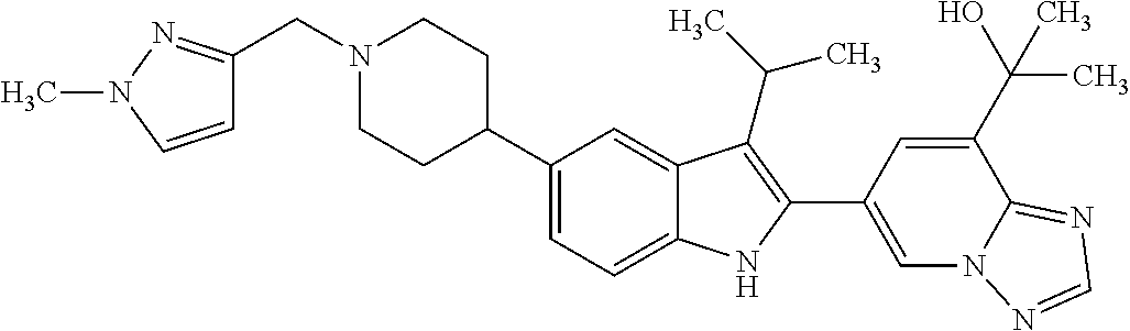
N1(CC2=NN(C)C=C2)CCC(C2=CC=C3C(=C2)C(C(C)C)=C(C2=CN4C(=NC=N4)C(C(O)(C)C)=C2)N3)CC1
